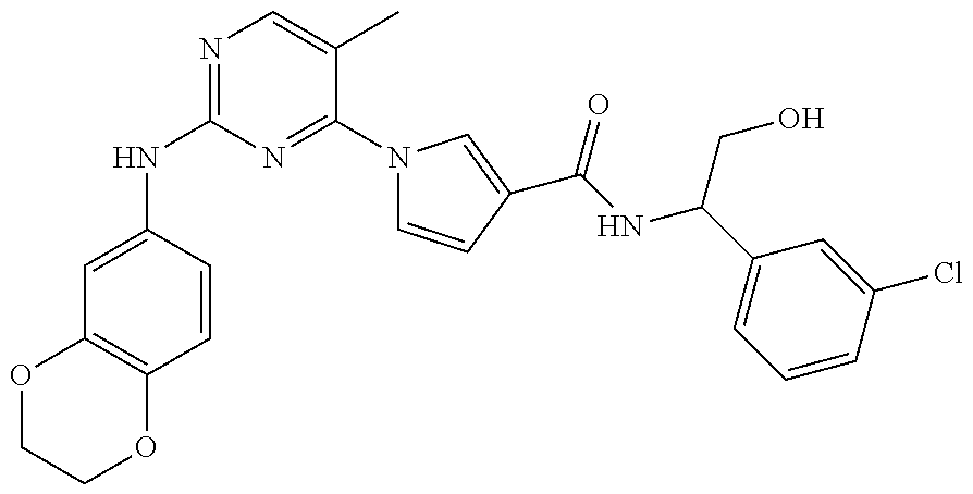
N(C1=NC=C(C)C(N2C=CC(C(NC(C3=CC=CC(Cl)=C3)CO)=O)=C2)=N1)C1=CC2=C(C=C1)OCCO2
